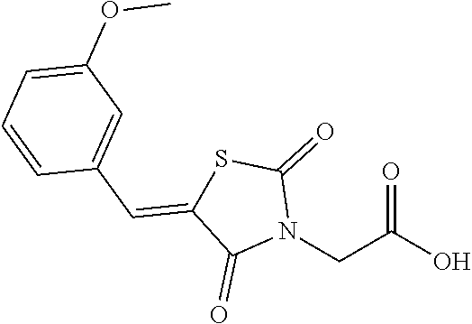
N1(CC(O)=O)C(=O)SC(=CC2=CC(OC)=CC=C2)C1=O
